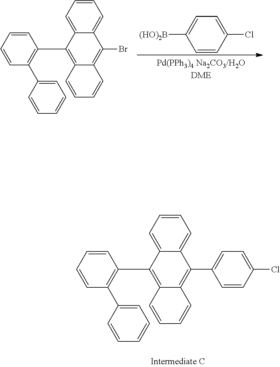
C1=CC(Cl)=CC=C1[(HO)2B].C12=CC=CC=C1C(Br)=C1C(=C2C2=C(C3=CC=CC=C3)C=CC=C2)C=CC=C1.C12=CC=CC=C1C(C1=CC=C(Cl)C=C1)=C1C(=C2C2=C(C3=CC=CC=C3)C=CC=C2)C=CC=C1
